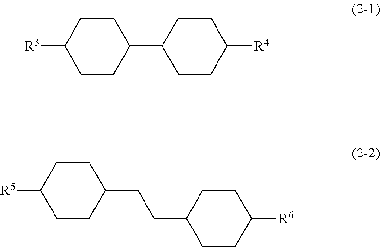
[R3]C1CCC(C2CCC([R4])CC2)CC1.[R5]C1CCC(CCC2CCC([R6])CC2)CC1
